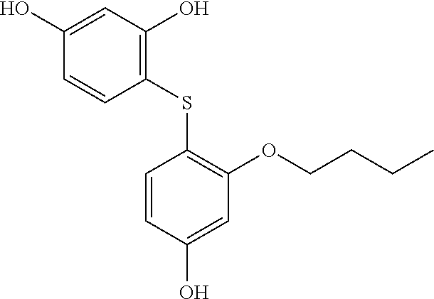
C1(SC2=C(OCCCC)C=C(O)C=C2)=C(O)C=C(O)C=C1
